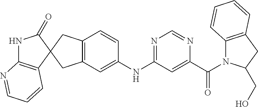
C12=C(CC3(C1)C1=C(NC3=O)N=CC=C1)C=CC(NC1=NC=NC(C(=O)N3C4=C(CC3CO)C=CC=C4)=C1)=C2
